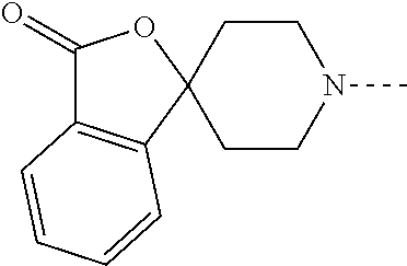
C12(CCN(C)CC1)OC(=O)C1=C2C=CC=C1
